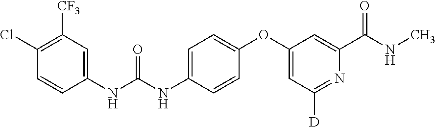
C1(NC(=O)NC2=CC=C(OC3=CC([D])=NC(C(=O)NC)=C3)C=C2)=CC([CF3])=C(Cl)C=C1
